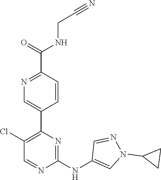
C1(C2=C(Cl)C=NC(NC3=CN(C4CC4)N=C3)=N2)=CN=C(C(NCC#N)=O)C=C1
